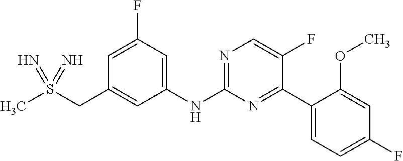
C1(NC2=NC=C(F)C(C3=CC=C(F)C=C3OC)=N2)=CC(F)=CC(CS(C)(=N)=N)=C1
